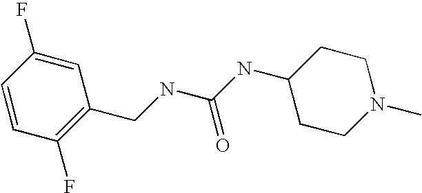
C(NC(NC1CCN(C)CC1)=O)C1=C(F)C=CC(F)=C1
